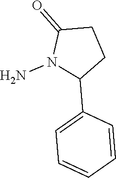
C1=C(C2CCC(=O)N2N)C=CC=C1
